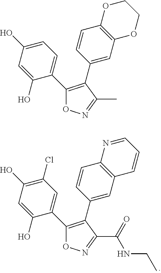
C1(Cl)=C(O)C=C(O)C(C2=C(C3=CC4=C(C=C3)N=CC=C4)C(C(=O)NCC)=NO2)=C1.C1=C(O)C=C(O)C(C2=C(C3=CC4=C(C=C3)OCCO4)C(C)=NO2)=C1
